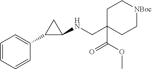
C1C(CNC2CC2C2=CC=CC=C2)(C(OC)=O)CC[NBoc]C1
